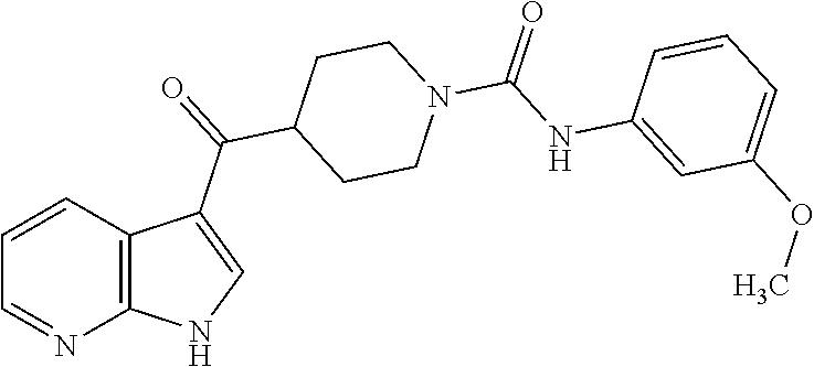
C1=CC2=C(N=C1)NC=C2C(=O)C1CCN(C(NC2=CC(OC)=CC=C2)=O)CC1
